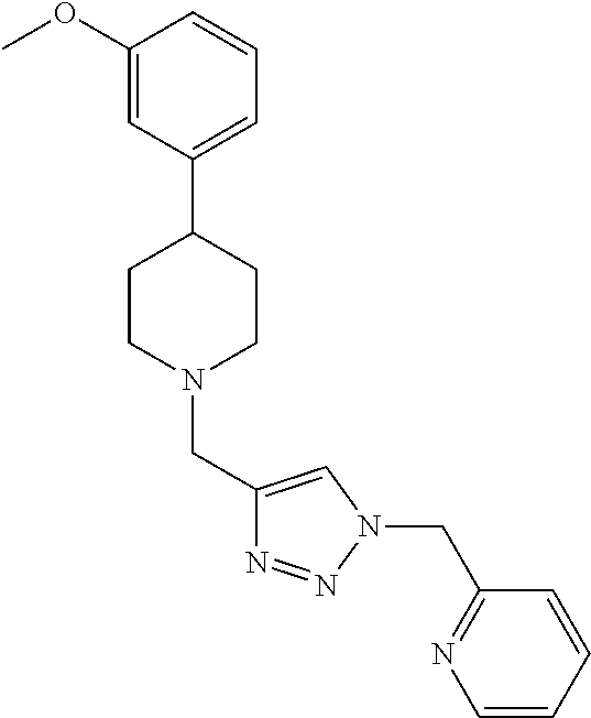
C1(CN2CCC(C3=CC=CC(OC)=C3)CC2)=CN(CC2=NC=CC=C2)N=N1
